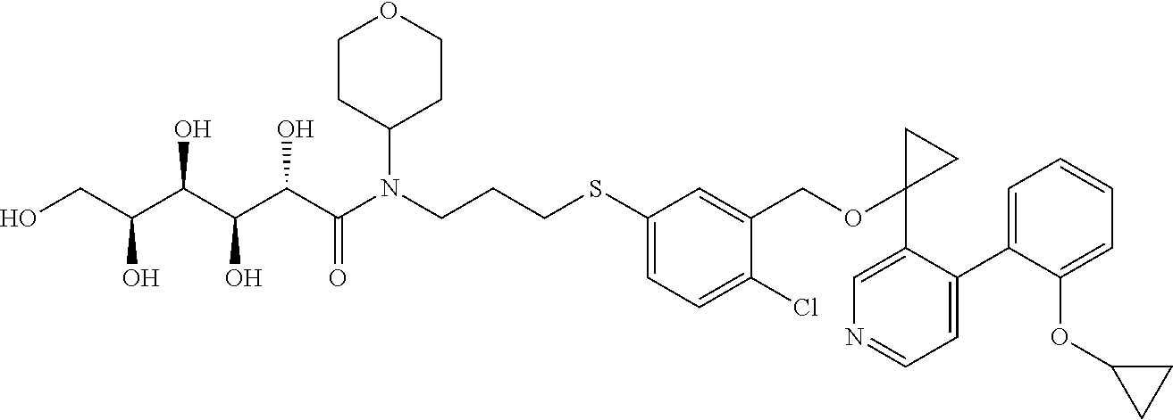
OCC(C(C(C(C(N(CCCSC1=CC=C(Cl)C(COC2(C3=CN=CC=C3C3=CC=CC=C3OC3CC3)CC2)=C1)C1CCOCC1)=O)O)O)O)O
